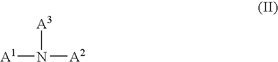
[A1]N([A2])[A3]
